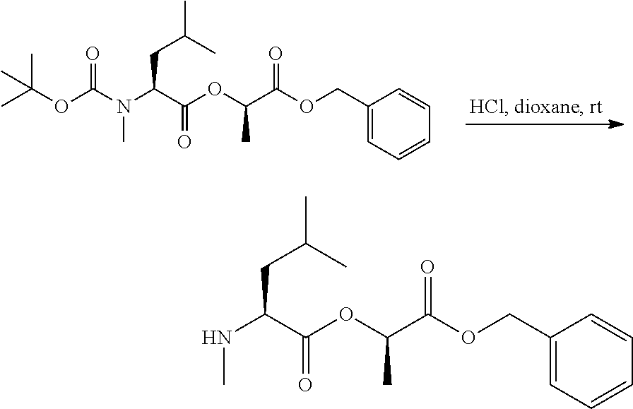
CC(OC(N(C(C(OC(C(OCC1=CC=CC=C1)=O)C)=O)CC(C)C)C)=O)(C)C.N(C(C(OC(C(OCC1=CC=CC=C1)=O)C)=O)CC(C)C)C
